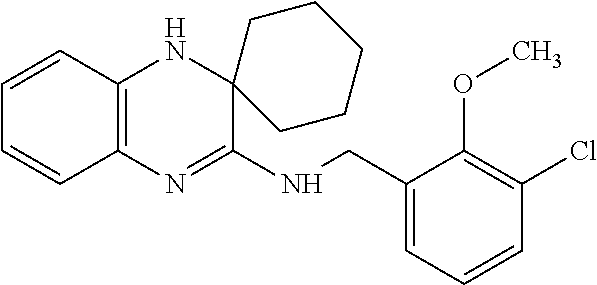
C1=CC2=C(C=C1)N=C(NCC1=CC=CC(Cl)=C1OC)C1(N2)CCCCC1
